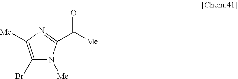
C(=O)([Me])C1=NC([Me])=C(Br)N1[Me]
